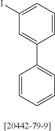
C1(I)=CC=CC(C2=CC=CC=C2)=C1
